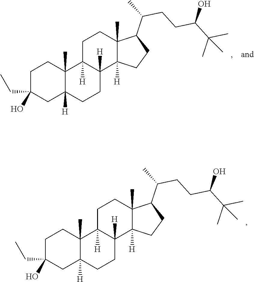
C1C(CC)(O)CC2([H])C(C)(C1)C1([H])C([H])(CC2)C2([H])C(C)(CC1)C(C(C)CCC(C(C)(C)C)O)CC2.C1C(CC)(O)CC2([H])C(C)(C1)C1([H])C([H])(CC2)C2([H])C(C)(CC1)C(C(C)CCC(C(C)(C)C)O)CC2
